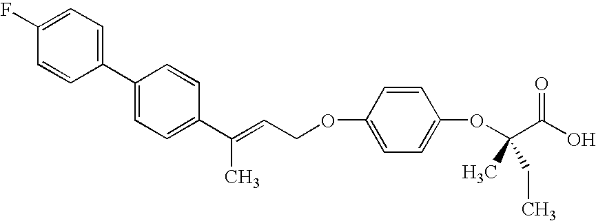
C1(C2=CC=C(C(=CCOC3=CC=C(OC(C(O)=O)(C)CC)C=C3)C)C=C2)=CC=C(F)C=C1
